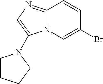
C12=NC=C(N3CCCC3)N1C=C(Br)C=C2
